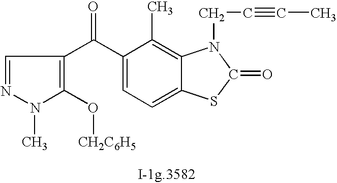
N1(C)C(O[CH2C6H5])=C(C(C2=CC=C3C(=C2C)N(CC#CC)C(=O)S3)=O)C=N1
